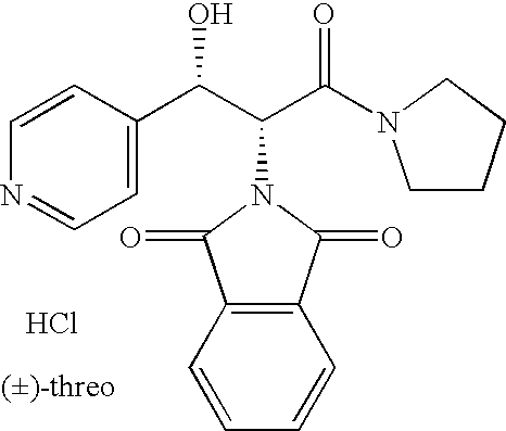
C1=C(C(C(C(N2CCCC2)=O)N2C(=O)C3=C(C2=O)C=CC=C3)O)C=CN=C1.Cl
